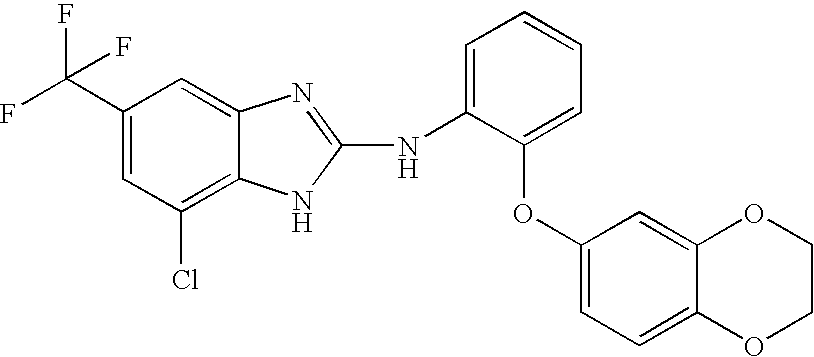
C1=C(C(F)(F)F)C=C2C(=C1Cl)NC(NC1=CC=CC=C1OC1=CC=C3C(=C1)OCCO3)=N2
